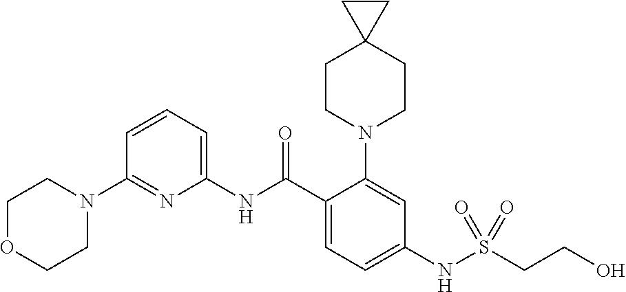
N1(C2=NC(NC(C3=CC=C(NS(CCO)(=O)=O)C=C3N3CCC4(CC3)CC4)=O)=CC=C2)CCOCC1
